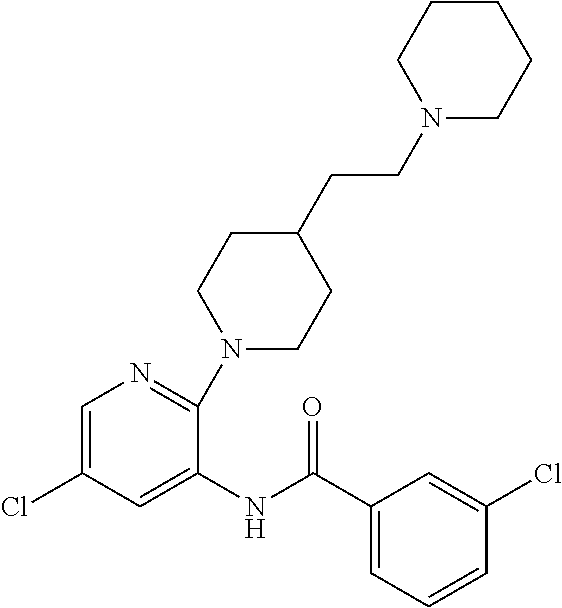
N1(CCC2CCN(C3=NC=C(Cl)C=C3NC(C3=CC=CC(Cl)=C3)=O)CC2)CCCCC1
